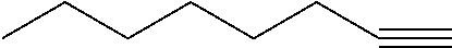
CCCCCCC#C
